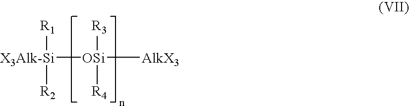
[OSi]([R3])([R4])([AlkX3])[X3Alk-Si]([R1])[R2]
